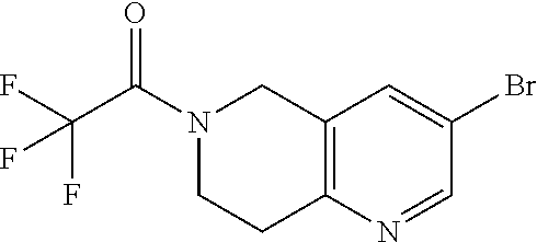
N1(C(C(F)(F)F)=O)CCC2=C(C1)C=C(Br)C=N2
